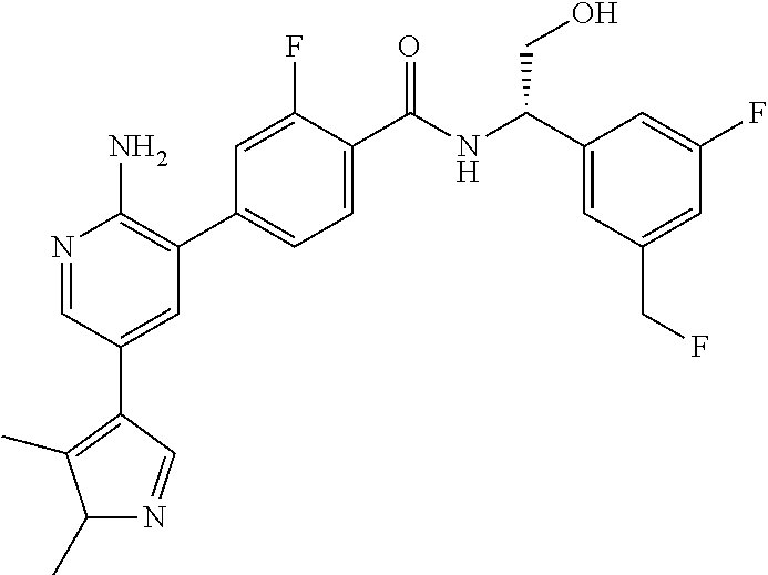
N1=CC(C2=C(C)C(C)N=C2)=CC(C2=CC=C(C(NC(C3=CC(CF)=CC(F)=C3)CO)=O)C(F)=C2)=C1N
